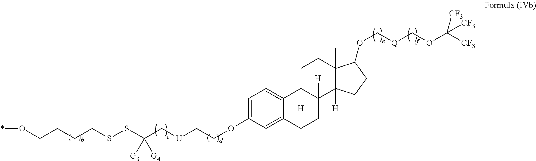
O(CCCCSSC(C[U]CCOC1=CC=C2C(=C1)CCC1([H])C2([H])CCC2(C)C1([H])CCC2OC[Q]COC([CF3])([CF3])[CF3])([G3])[G4])*
